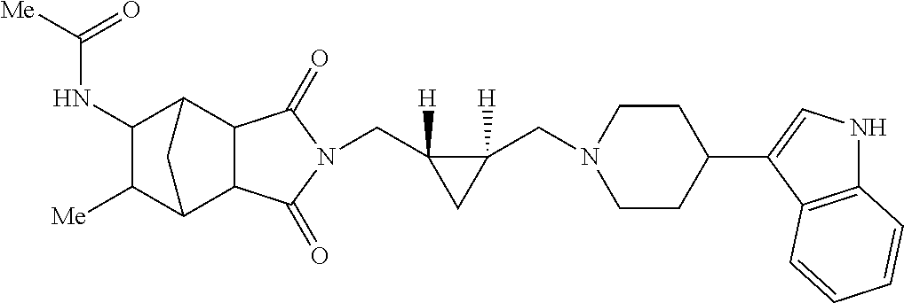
C(C1([H])C(CN2CCC(C3=CNC4=C3C=CC=C4)CC2)([H])C1)N1C(=O)C2C3C([Me])C(NC([Me])=O)C(C2C1=O)C3
